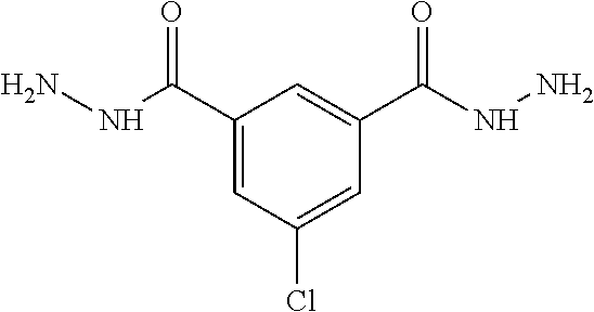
C1(C(NN)=O)=CC(Cl)=CC(C(NN)=O)=C1
